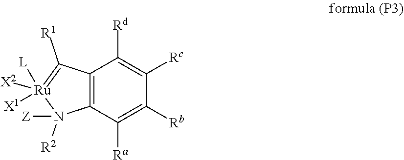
C12=C(C([Ra])=C([Rb])C([Rc])=C1[Rd])N([R2])([Z])[Ru]([X1])([X2])([L])=C2[R1]
